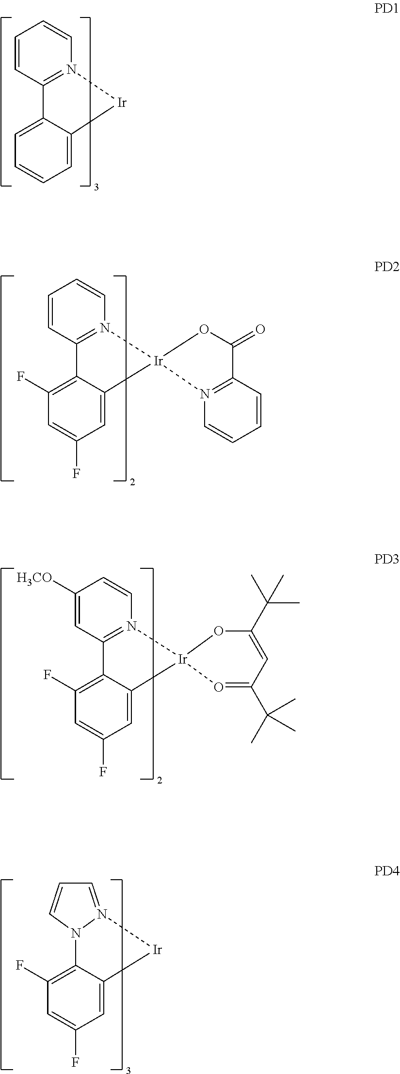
C1=CC2=N(C=C1)[Ir]C1=CC=CC=C21.C1=CC2=N(C=C1)[Ir]1(C3=CC(F)=CC(F)=C23)N2=C(C=CC=C2)C(=O)O1.C1([H3CO])=CC2=N(C=C1)[Ir]1(C3=CC(F)=CC(F)=C23)O=C(C(C)(C)C)C=C(C(C)(C)C)O1.N12C3=C(F)C=C(F)C=C3[Ir]N1=CC=C2
